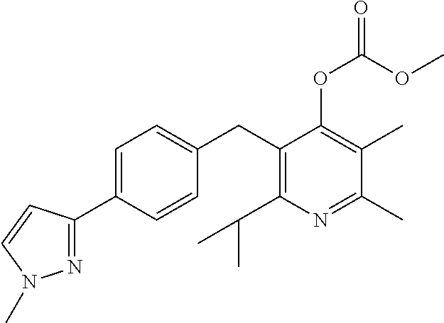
C1(CC2=C(C(C)C)N=C(C)C(C)=C2OC(OC)=O)=CC=C(C2=NN(C)C=C2)C=C1
